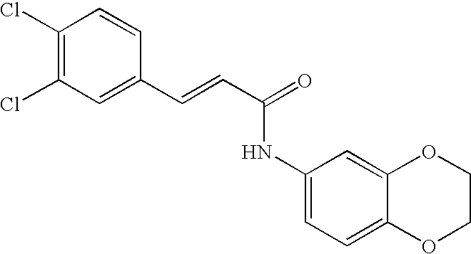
C(=CC(=O)NC1=CC=C2C(=C1)OCCO2)C1=CC(Cl)=C(Cl)C=C1
